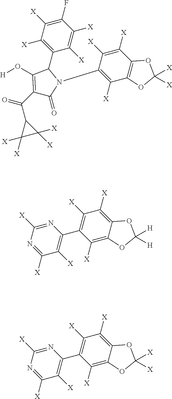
C1(C(C2C([X])([X])C2([X])[X])=O)=C(O[H])C(C2=C([X])C([X])=C(F)C([X])=C2[X])N(C2=C([X])C3=C(C([X])=C2[X])OC([X])([X])O3)C1=O.C1([X])=C2C(=C([X])C(C3=C([X])C([X])=NC([X])=N3)=C1[X])OC([H])([H])O2.C1([X])=C2C(=C([X])C(C3=C([X])C([X])=NC([X])=N3)=C1[X])OC([X])([X])O2
